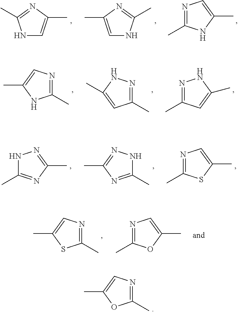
N1C=C(C)N=C1C.C1=C(C)N=C(C)N1.N1=C(C)NC(C)=C1.C1(C)=NC=C(C)N1.C1(C)=NNC(C)=C1.N1=C(C)C=C(C)N1.N1C(C)=NC(C)=N1.C1(C)=NC(C)=NN1.N1=C(C)SC(C)=C1.C1(C)=NC=C(C)S1.N1=C(C)OC(C)=C1.C1(C)=NC=C(C)O1
